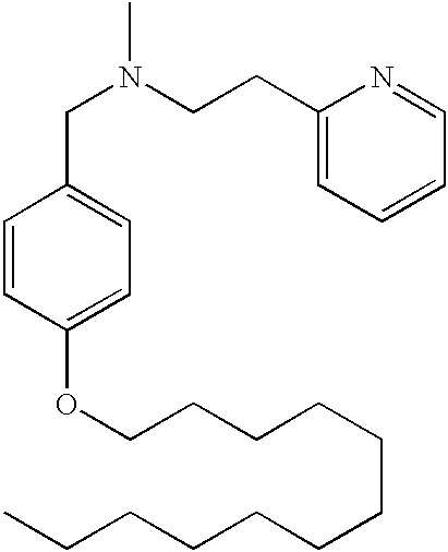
N(CC1=CC=C(OCCCCCCCCCCCC)C=C1)(C)CCC1=CC=CC=N1
